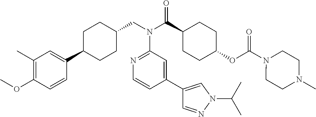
C1(C)=C(OC)C=CC(C2CCC(CN(C(C3CCC(OC(N4CCN(C)CC4)=O)CC3)=O)C3=NC=CC(C4=CN(C(C)C)N=C4)=C3)CC2)=C1
